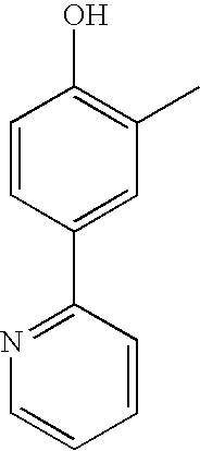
C1=CC(C2=NC=CC=C2)=CC(C)=C1O
